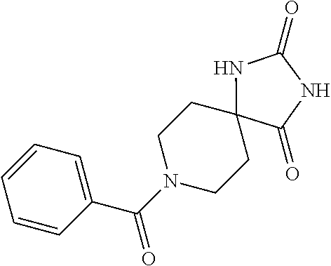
C1=CC=CC=C1C(=O)N1CCC2(CC1)NC(=O)NC2=O
